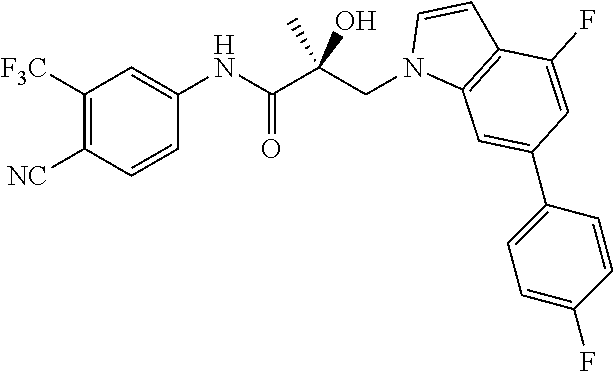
C1([F3C])=C([NC])C=CC(NC(C(CN2C3=C(C=C2)C(F)=CC(C2=CC=C(F)C=C2)=C3)(O)C)=O)=C1
